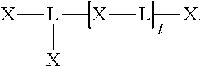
[X][L]([X])[X][L][X]
